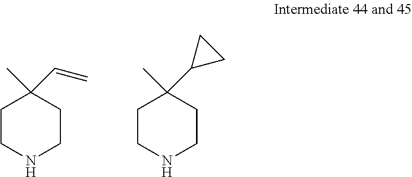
C1CNCCC1(C=C)C.C1CNCCC1(C1CC1)C
